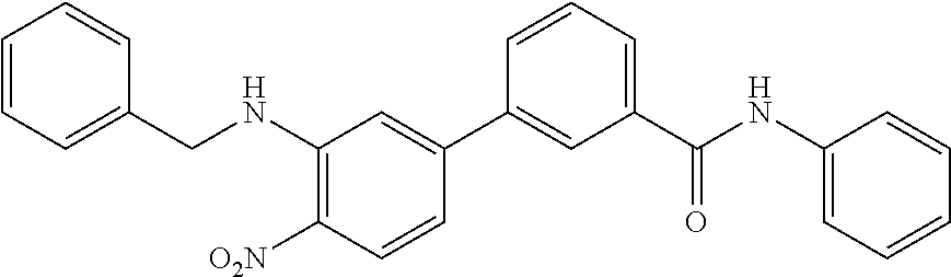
C1=CC=C(C(NC2=CC=CC=C2)=O)C=C1C1=CC(NCC2=CC=CC=C2)=C([O2N])C=C1
